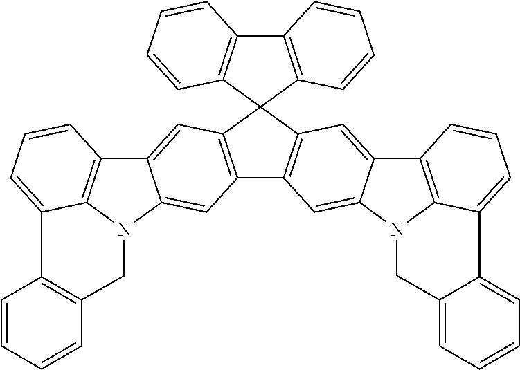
C12=C(C=CC=C1)C1(C3=C2C=CC=C3)C2=C(C3=C1C=C1C(=C3)N3C4=C1C=CC=C4C1=C(C=CC=C1)C3)C=C1C(=C2)C2=C3N1CC1=CC=CC=C1C3=CC=C2
